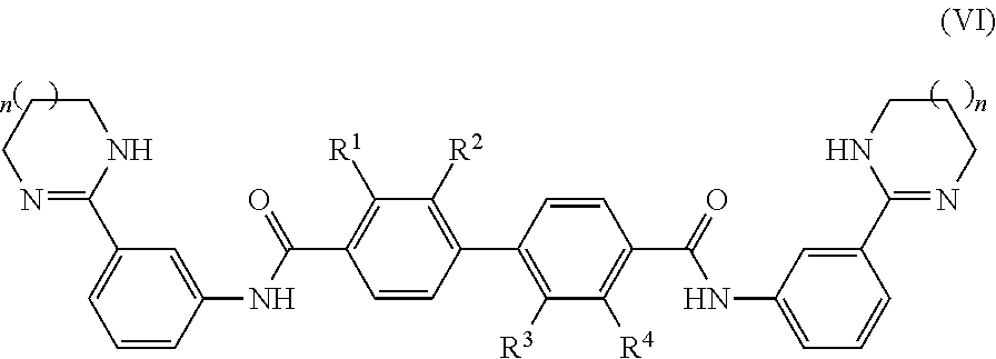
C1CCN=C(C2=CC=CC(NC(=O)C3=C([R1])C([R2])=C(C4=C([R3])C([R4])=C(C(=O)NC5=CC=CC(C6=NCCCN6)=C5)C=C4)C=C3)=C2)N1
